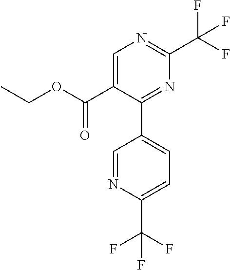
C1=C(C(OCC)=O)C(C2=CC=C(C(F)(F)F)N=C2)=NC(C(F)(F)F)=N1
